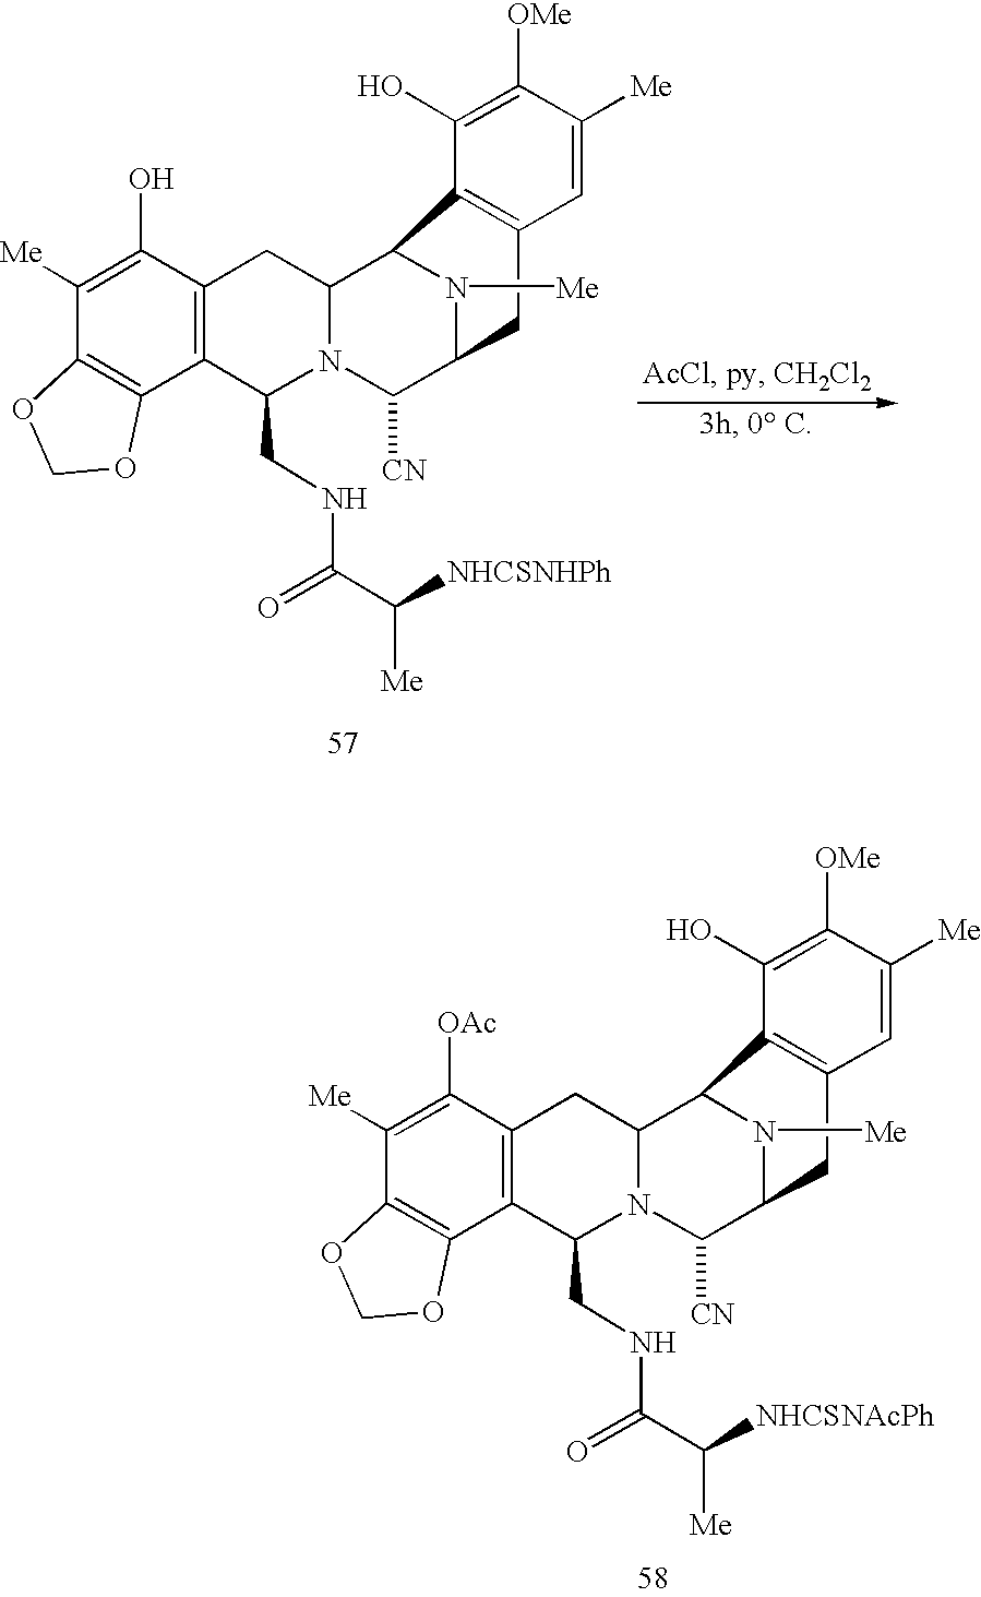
C1([Me])=C([OAc])C2=C(C3=C1OCO3)C(CNC(=O)C([Me])[NHCSNAcPh])N1C(C3N([Me])C(C1[CN])CC1=C3C(O)=C([OMe])C([Me])=C1)C2.C1([Me])=C(O)C2=C(C3=C1OCO3)C(CNC(=O)C([NHCSNHPh])[Me])N1C(C3N([Me])C(C1[CN])CC1=C3C(O)=C([OMe])C([Me])=C1)C2
